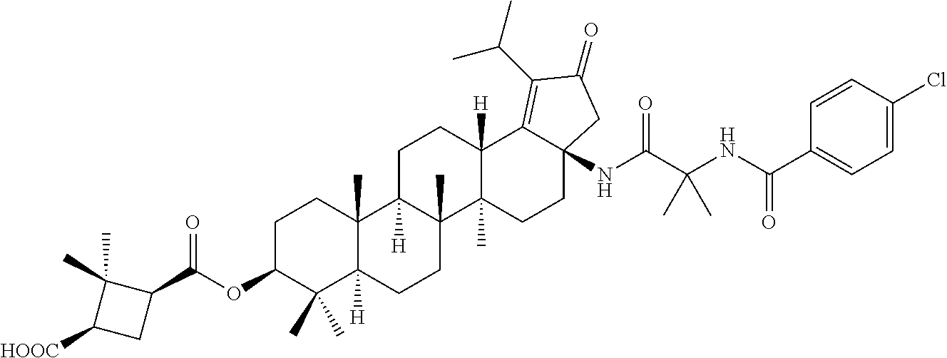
C1C2([H])C(C)(C3(C)C([H])(C1)C1=C(C(C)C)C(=O)CC1(NC(C(NC(C1=CC=C(Cl)C=C1)=O)(C)C)=O)CC3)CCC1([H])C2(C)CCC(OC(C2C(C)(C)C([HOOC])C2)=O)C1(C)C
